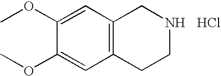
COC1=CC2=C(C=C1OC)CCNC2.Cl
